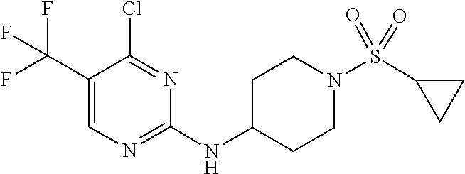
C1(NC2CCN(S(=O)(=O)C3CC3)CC2)=NC=C(C(F)(F)F)C(Cl)=N1
